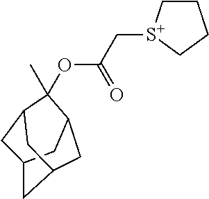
C1C[S+](CC(OC2(C)C3CC4CC2CC(C3)C4)=O)CC1
